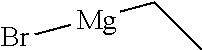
Br[Mg]CC
